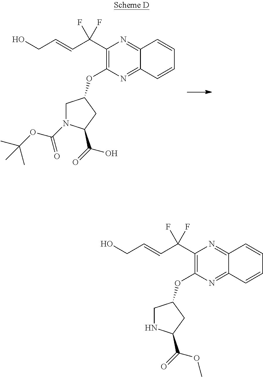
C1N(C(OC(C)(C)C)=O)C(C(=O)O)CC1OC1=C(C(C=CCO)(F)F)N=C2C(=N1)C=CC=C2.C1NC(C(=O)OC)CC1OC1=C(C(C=CCO)(F)F)N=C2C(=N1)C=CC=C2
